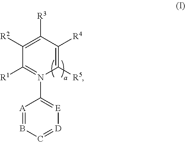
C1([R2])=C([R3])C([R4])=C([R5])N(C2=[E][D]=CB=[A]2)=C1[R1]
